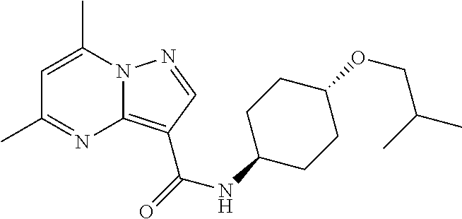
C1=C(C)N2C(=C(C(=O)NC3CCC(OCC(C)C)CC3)C=N2)N=C1C
